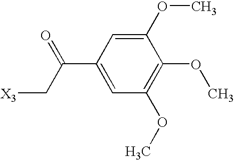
C1(C(C[X3])=O)=CC(OC)=C(OC)C(OC)=C1
